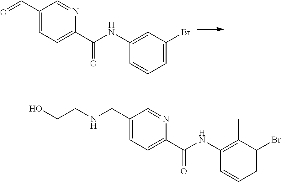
N(C(C1=CC=C(C=O)C=N1)=O)C1=C(C)C(Br)=CC=C1.N(C(C1=CC=C(CNCCO)C=N1)=O)C1=C(C)C(Br)=CC=C1
